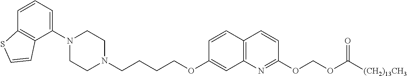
C1(N2CCN(CCCCOC3=CC4=C(C=C3)C=CC(OCOC([(CH2)13CH3])=O)=N4)CC2)=CC=CC2=C1C=CS2
